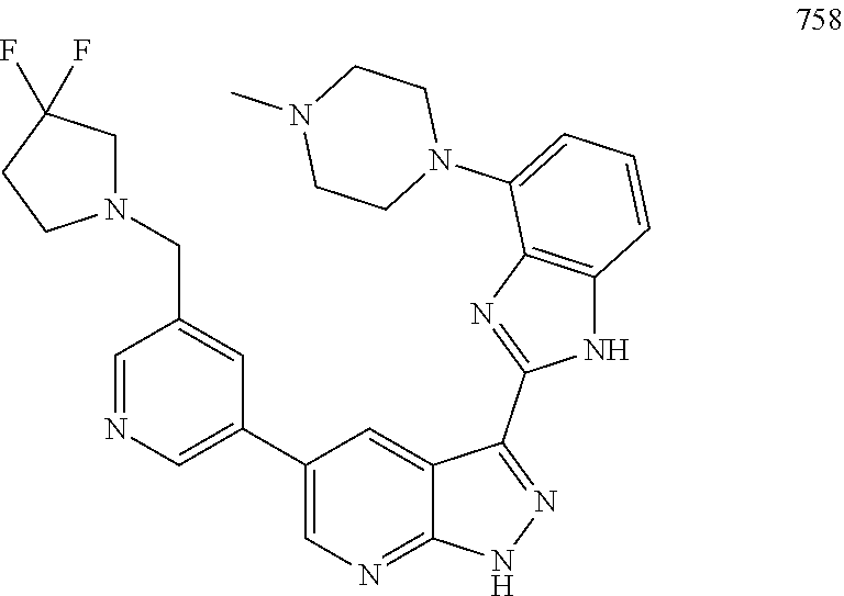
C(C1=CC(C2=CN=C3C(=C2)C(C2=NC4=C(N2)C=CC=C4N2CCN(C)CC2)=NN3)=CN=C1)N1CC(F)(F)CC1
